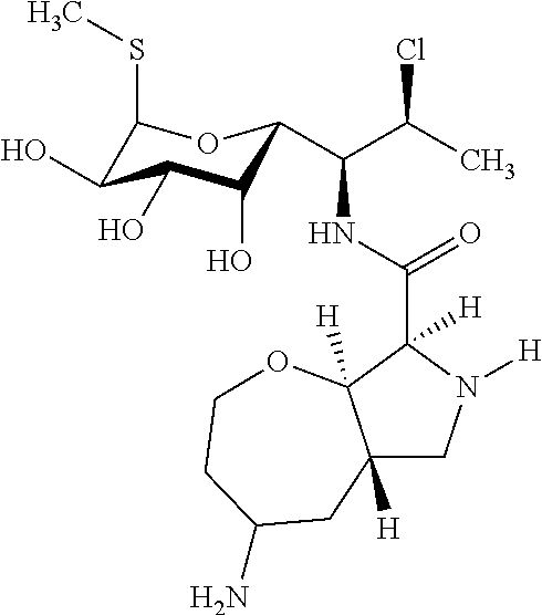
C12([H])CN([H])C(C(NC(C(C)Cl)C3C(O)C(O)C(O)C(SC)O3)=O)([H])C1([H])OCCC(N)C2
